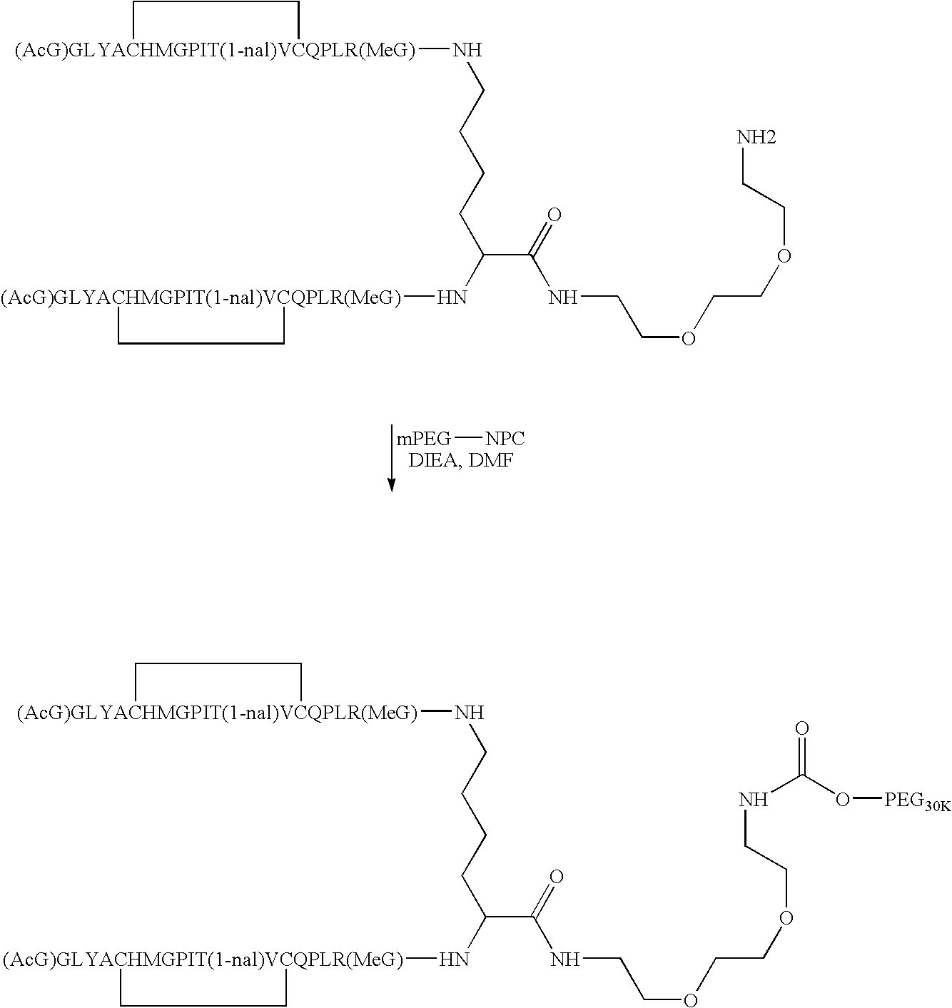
[(AcG)GLYACHMGPIT(1-nal)VCQPLR(MeG)]1(NCCCCC(N[(AcG)GLYACHMGPIT(1-nal)VCQPLR(MeG)]2CC2)C(=O)NCCOCCOCCN)CC1.[mPEG][NPC].[(AcG)GLYACHMGPIT(1-nal)VCQPLR(MeG)]1(NCCCCC(N[(AcG)GLYACHMGPIT(1-nal)VCQPLR(MeG)]2CC2)C(=O)NCCOCCOCCNC(O[PEG30K])=O)CC1
